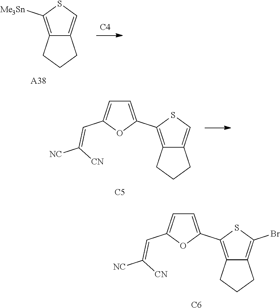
C12=C([Me3Sn])SC=C1CCC2.[A38].[C4].C12=C(C3=CC=C(C=C([NC])[CN])O3)SC=C1CCC2.[C5].C12=C(C3=CC=C(C=C([NC])[CN])O3)SC(Br)=C1CCC2.[C6]
